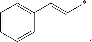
C(*)=CC1=CC=CC=C1
